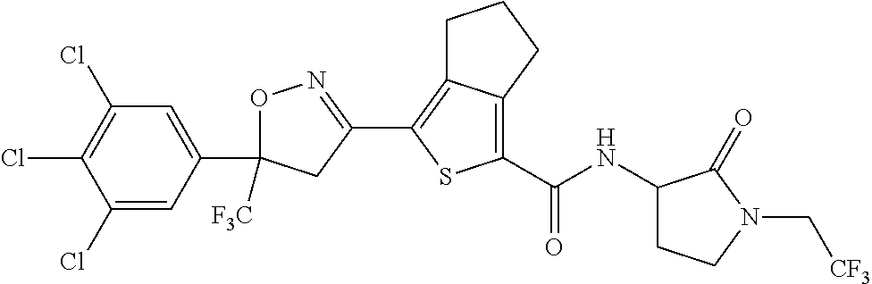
O1C(C2=CC(Cl)=C(Cl)C(Cl)=C2)([F3C])CC(C2=C3C(=C(C(=O)NC4CCN(C[CF3])C4=O)S2)CCC3)=N1
